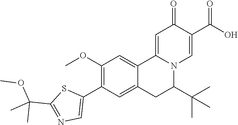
COC1=C(C2=CN=C(C(C)(C)OC)S2)C=C2C(=C1)C1=CC(=O)C(C(O)=O)=CN1C(C(C)(C)C)C2
